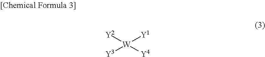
[Y3][W]([Y1])([Y2])[Y4]
